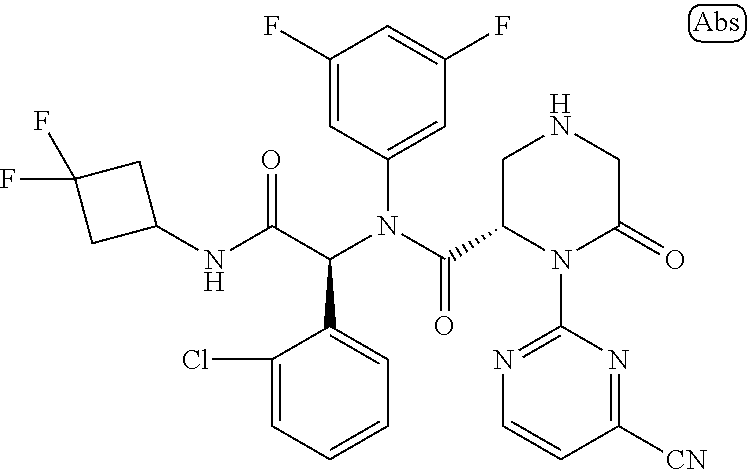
C1=CC=C(Cl)C(C(C(NC2CC(F)(F)C2)=O)N(C(=O)C2N(C3=NC=CC([CN])=N3)C(=O)CNC2)C2=CC(F)=CC(F)=C2)=C1
